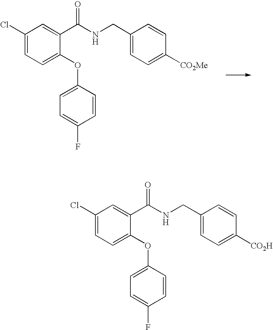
C1(Cl)=CC=C(OC2=CC=C(F)C=C2)C(C(=O)NCC2=CC=C([CO2Me])C=C2)=C1.C1(Cl)=CC=C(OC2=CC=C(F)C=C2)C(C(NCC2=CC=C([CO2H])C=C2)=O)=C1
